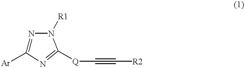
N1=C([Ar])N=C([Q]C#C[R2])N1[R1]
